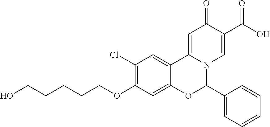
C1(Cl)=C(OCCCCCO)C=C2C(=C1)C1=CC(=O)C(C(O)=O)=CN1C(C1=CC=CC=C1)O2
